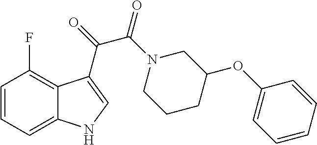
C1=CC=C2C(=C1F)C(C(C(=O)N1CCCC(OC3=CC=CC=C3)C1)=O)=CN2
